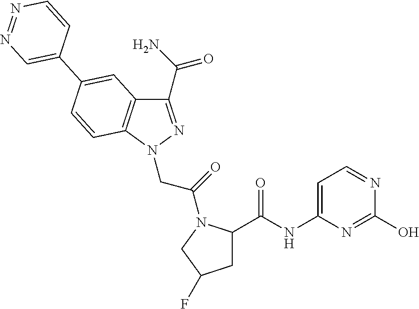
C1(C(N)=O)=NN(CC(=O)N2C(C(NC3=CC=NC(O)=N3)=O)CC(F)C2)C2=C1C=C(C1=CN=NC=C1)C=C2
